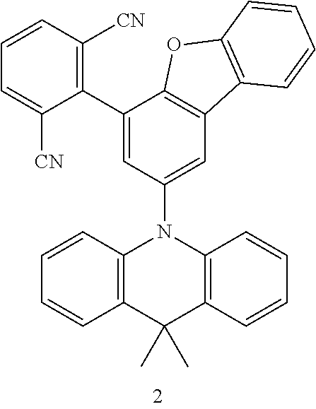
C1(C2=CC(N3C4=C(C(C)(C)C5=C3C=CC=C5)C=CC=C4)=CC3=C2OC2=C3C=CC=C2)=C([CN])C=CC=C1[CN]
